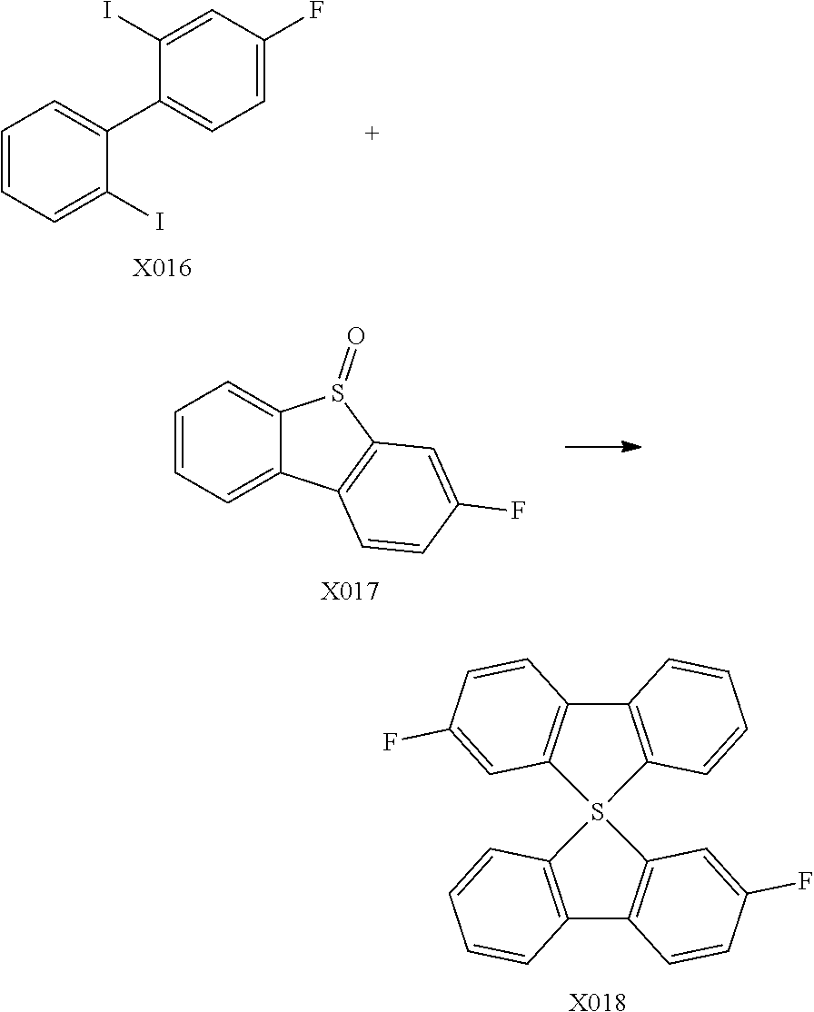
C1=CC=C(I)C(C2=CC=C(F)C=C2I)=C1.[X016].C1=CC=C2C(=C1)S(=O)C1=C2C=CC(F)=C1.[X017].C12=C(S3(C4=C1C=CC(F)=C4)C1=C(C4=C3C=C(F)C=C4)C=CC=C1)C=CC=C2.[X018]
